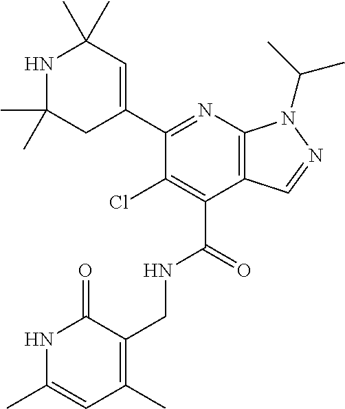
C1(C2=NC3=C(C(C(=O)NCC4=C(C)C=C(C)NC4=O)=C2Cl)C=NN3C(C)C)=CC(C)(C)NC(C)(C)C1
